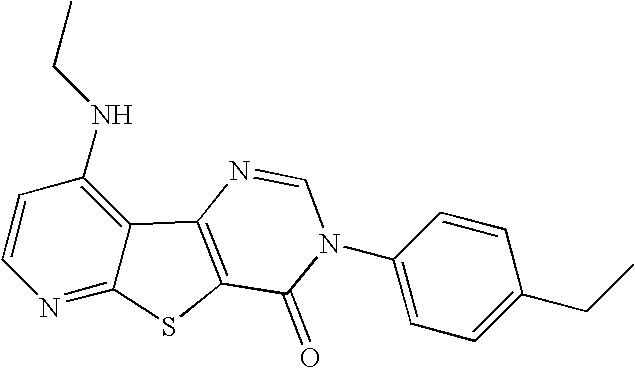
C1=CC(NCC)=C2C(=N1)SC1=C2N=CN(C2=CC=C(CC)C=C2)C1=O
